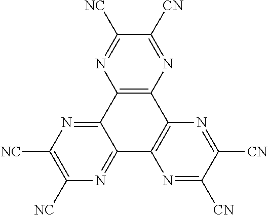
C1([NC])=C([NC])N=C2C(=N1)C1=C(C3=C2N=C([NC])C([CN])=N3)N=C([CN])C([CN])=N1
